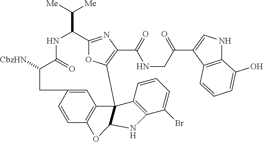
C1=CC2=C3C=C1CC([CbzHN])C(=O)NC(C([Me])[Me])C1=NC(C(=O)NCC(C4=CNC5=C4C=CC=C5O)=O)=C(O1)C31C(O2)NC2=C1C=CC=C2Br
